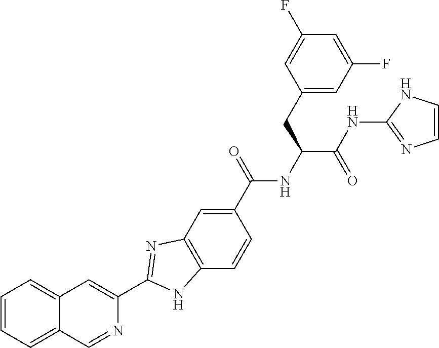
C1(C(NC(C(NC2=NC=CN2)=O)CC2=CC(F)=CC(F)=C2)=O)=CC2=C(C=C1)NC(C1=CC3=CC=CC=C3C=N1)=N2
